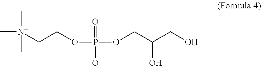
C[N+](C)(CCOP(=O)(OCC(CO)O)[O-])C
